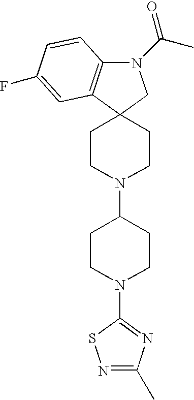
C1CN(C2CCN(C3=NC(C)=NS3)CC2)CCC12C1=C(N(C(C)=O)C2)C=CC(F)=C1
